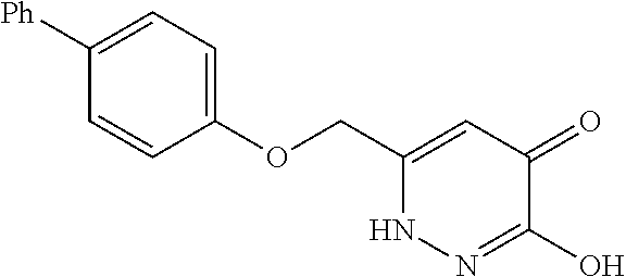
C1(OCC2=CC(=O)C(O)=NN2)=CC=C([Ph])C=C1
